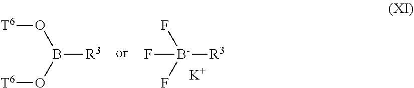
[T6]OB(O[T6])[R3].[B-]([R3])(F)(F)F.[K]
